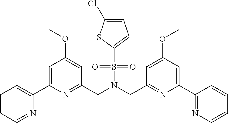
C1=CC=NC(C2=CC(OC)=CC(CN(CC3=NC(C4=NC=CC=C4)=CC(OC)=C3)S(C3=CC=C(Cl)S3)(=O)=O)=N2)=C1
